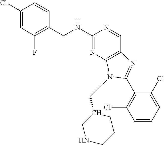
C1(Cl)=CC(F)=C(CNC2=NC3=C(C=N2)N=C(C2=C(Cl)C=CC=C2Cl)N3CC2CNCCC2)C=C1
